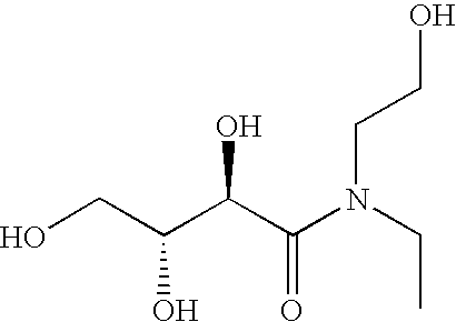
OCC(C(C(=O)N(CCO)CC)O)O
